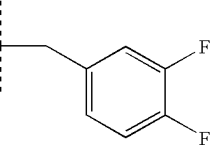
CC(C)CC1=CC=C(F)C(F)=C1
